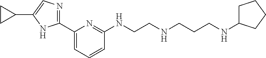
C1(C2=NC=C(C3CC3)N2)=CC=CC(NCCNCCCNC2CCCC2)=N1
